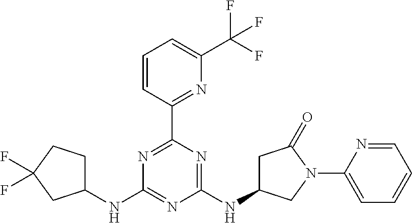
C1(C2=NC(C(F)(F)F)=CC=C2)=NC(NC2CCC(F)(F)C2)=NC(NC2CC(=O)N(C3=CC=CC=N3)C2)=N1
